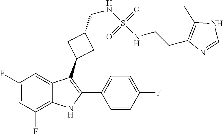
C1(F)=CC(F)=C2C(=C1)C(C1CC(CNS(=O)(=O)NCCC3=C(C)NC=N3)C1)=C(C1=CC=C(F)C=C1)N2
